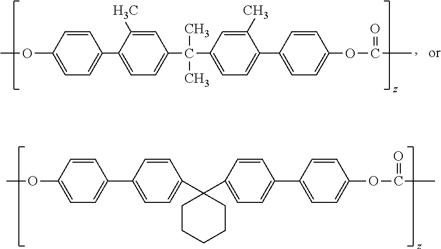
C1(OC)=CC=C(C2=CC=C(C(C3=CC=C(C4=CC=C(OC(C)=O)C=C4)C(C)=C3)(C)C)C=C2C)C=C1.C1(OC)=CC=C(C2=CC=C(C3(C4=CC=C(C5=CC=C(OC(C)=O)C=C5)C=C4)CCCCC3)C=C2)C=C1
